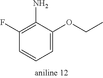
C1(F)=C(N)C(OCC)=CC=C1
